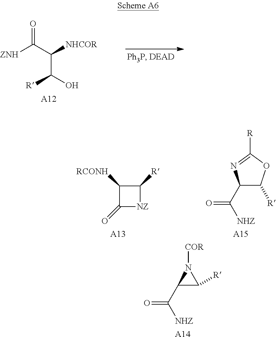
O=C(C([NHCOR])C(O)[R])[ZNH].[A12].C1(=O)[NZ]C([R])C1[RCONH].[A13].[A15].C1(C([NHZ])=O)C([R])OC([R])=N1.[A14].C1(C([NHZ])=O)C([R])N1[COR]
